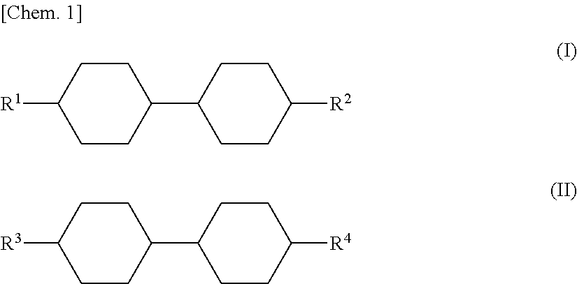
[R1]C1CCC(C2CCC([R2])CC2)CC1.[R3]C1CCC(C2CCC([R4])CC2)CC1
